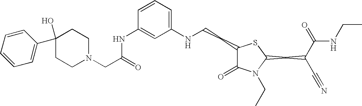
C1(NCCC2C(=O)N(CC)C(CC(C#N)C(=O)NCC)S2)=CC=CC(NC(CN2CCC(C3=CC=CC=C3)(O)CC2)=O)=C1
